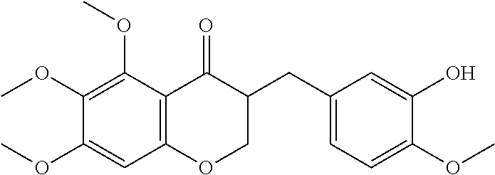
C12=C(C(OC)=C(OC)C(OC)=C1)C(=O)C(CC1=CC=C(OC)C(O)=C1)CO2
